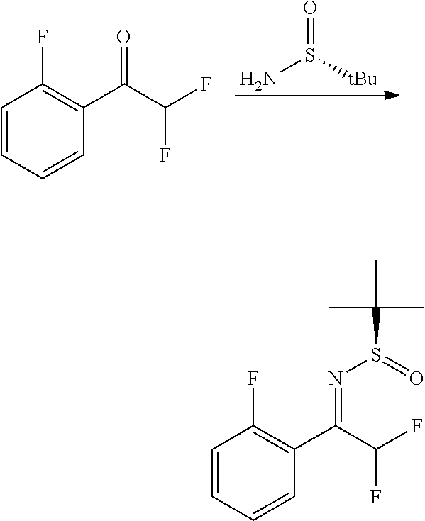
C1=CC=CC(C(C(F)F)=O)=C1F.O=S(N)[tBu].C1=CC=CC(C(C(F)F)=NS(=O)C(C)(C)C)=C1F
